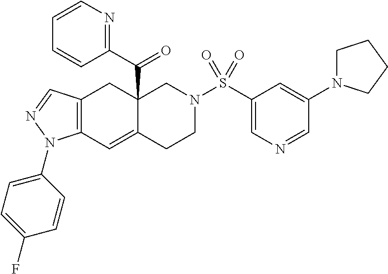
C12(C(C3=NC=CC=C3)=O)C(=CC3=C(C1)C=NN3C1=CC=C(F)C=C1)CCN(S(C1=CN=CC(N3CCCC3)=C1)(=O)=O)C2
